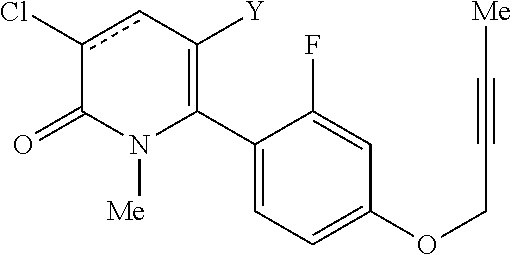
C1(C2=C([Y])cc(Cl)C(=O)N2[Me])=CC=C(OCC#C[Me])C=C1F
